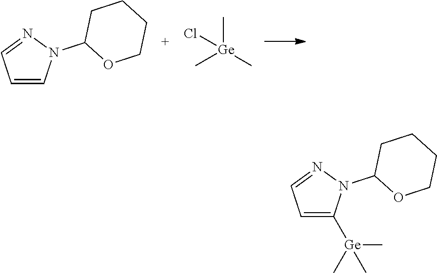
C1=CN(C2OCCCC2)N=C1.C[Ge](C)(C)Cl.C1=C([Ge](C)(C)C)N(C2OCCCC2)N=C1
